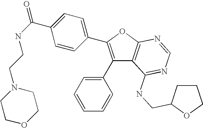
C1(C2=CC=CC=C2)=C(C2=CC=C(C(NCCN3CCOCC3)=O)C=C2)OC2=C1C(NCC1CCCO1)=NC=N2
